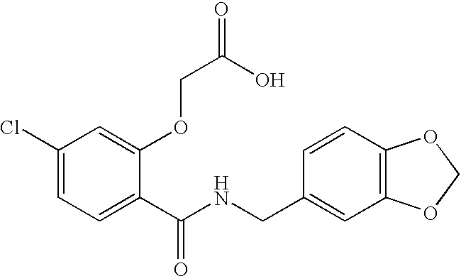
C1(Cl)=CC=C(C(NCC2=CC3=C(C=C2)OCO3)=O)C(OCC(=O)O)=C1
